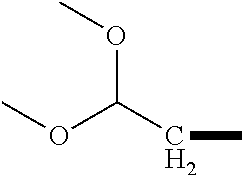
O(C(CC)OC)C
